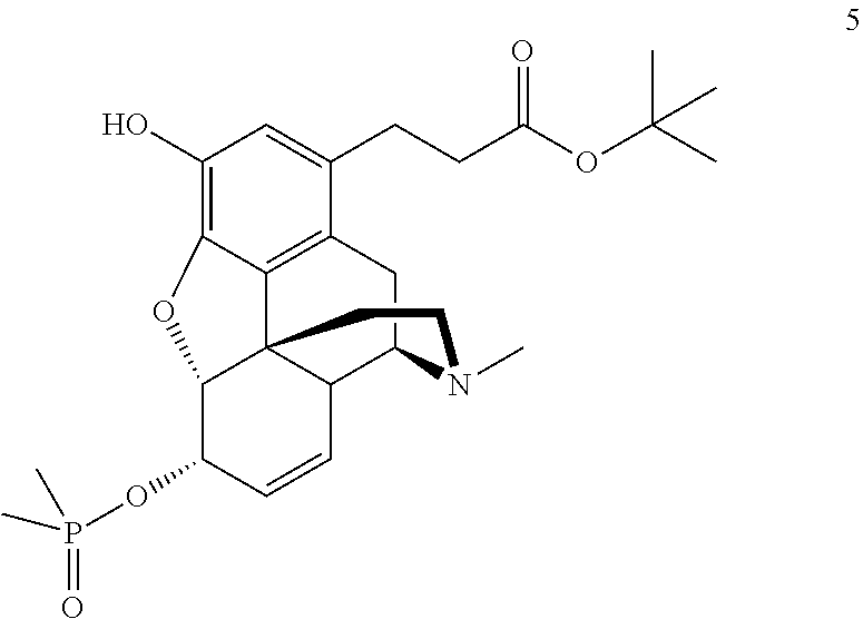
O(C1C=CC2C34C1OC1=C(O)C=C(CCC(OC(C)(C)C)=O)C(=C31)CC2N(C)CC4)P(=O)(C)C
